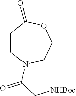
C1CN(C(=O)C[NHBoc])CCOC1=O
